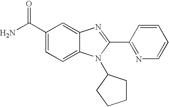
NC(C1=CC=C2C(=C1)N=C(C1=NC=CC=C1)N2C1CCCC1)=O
